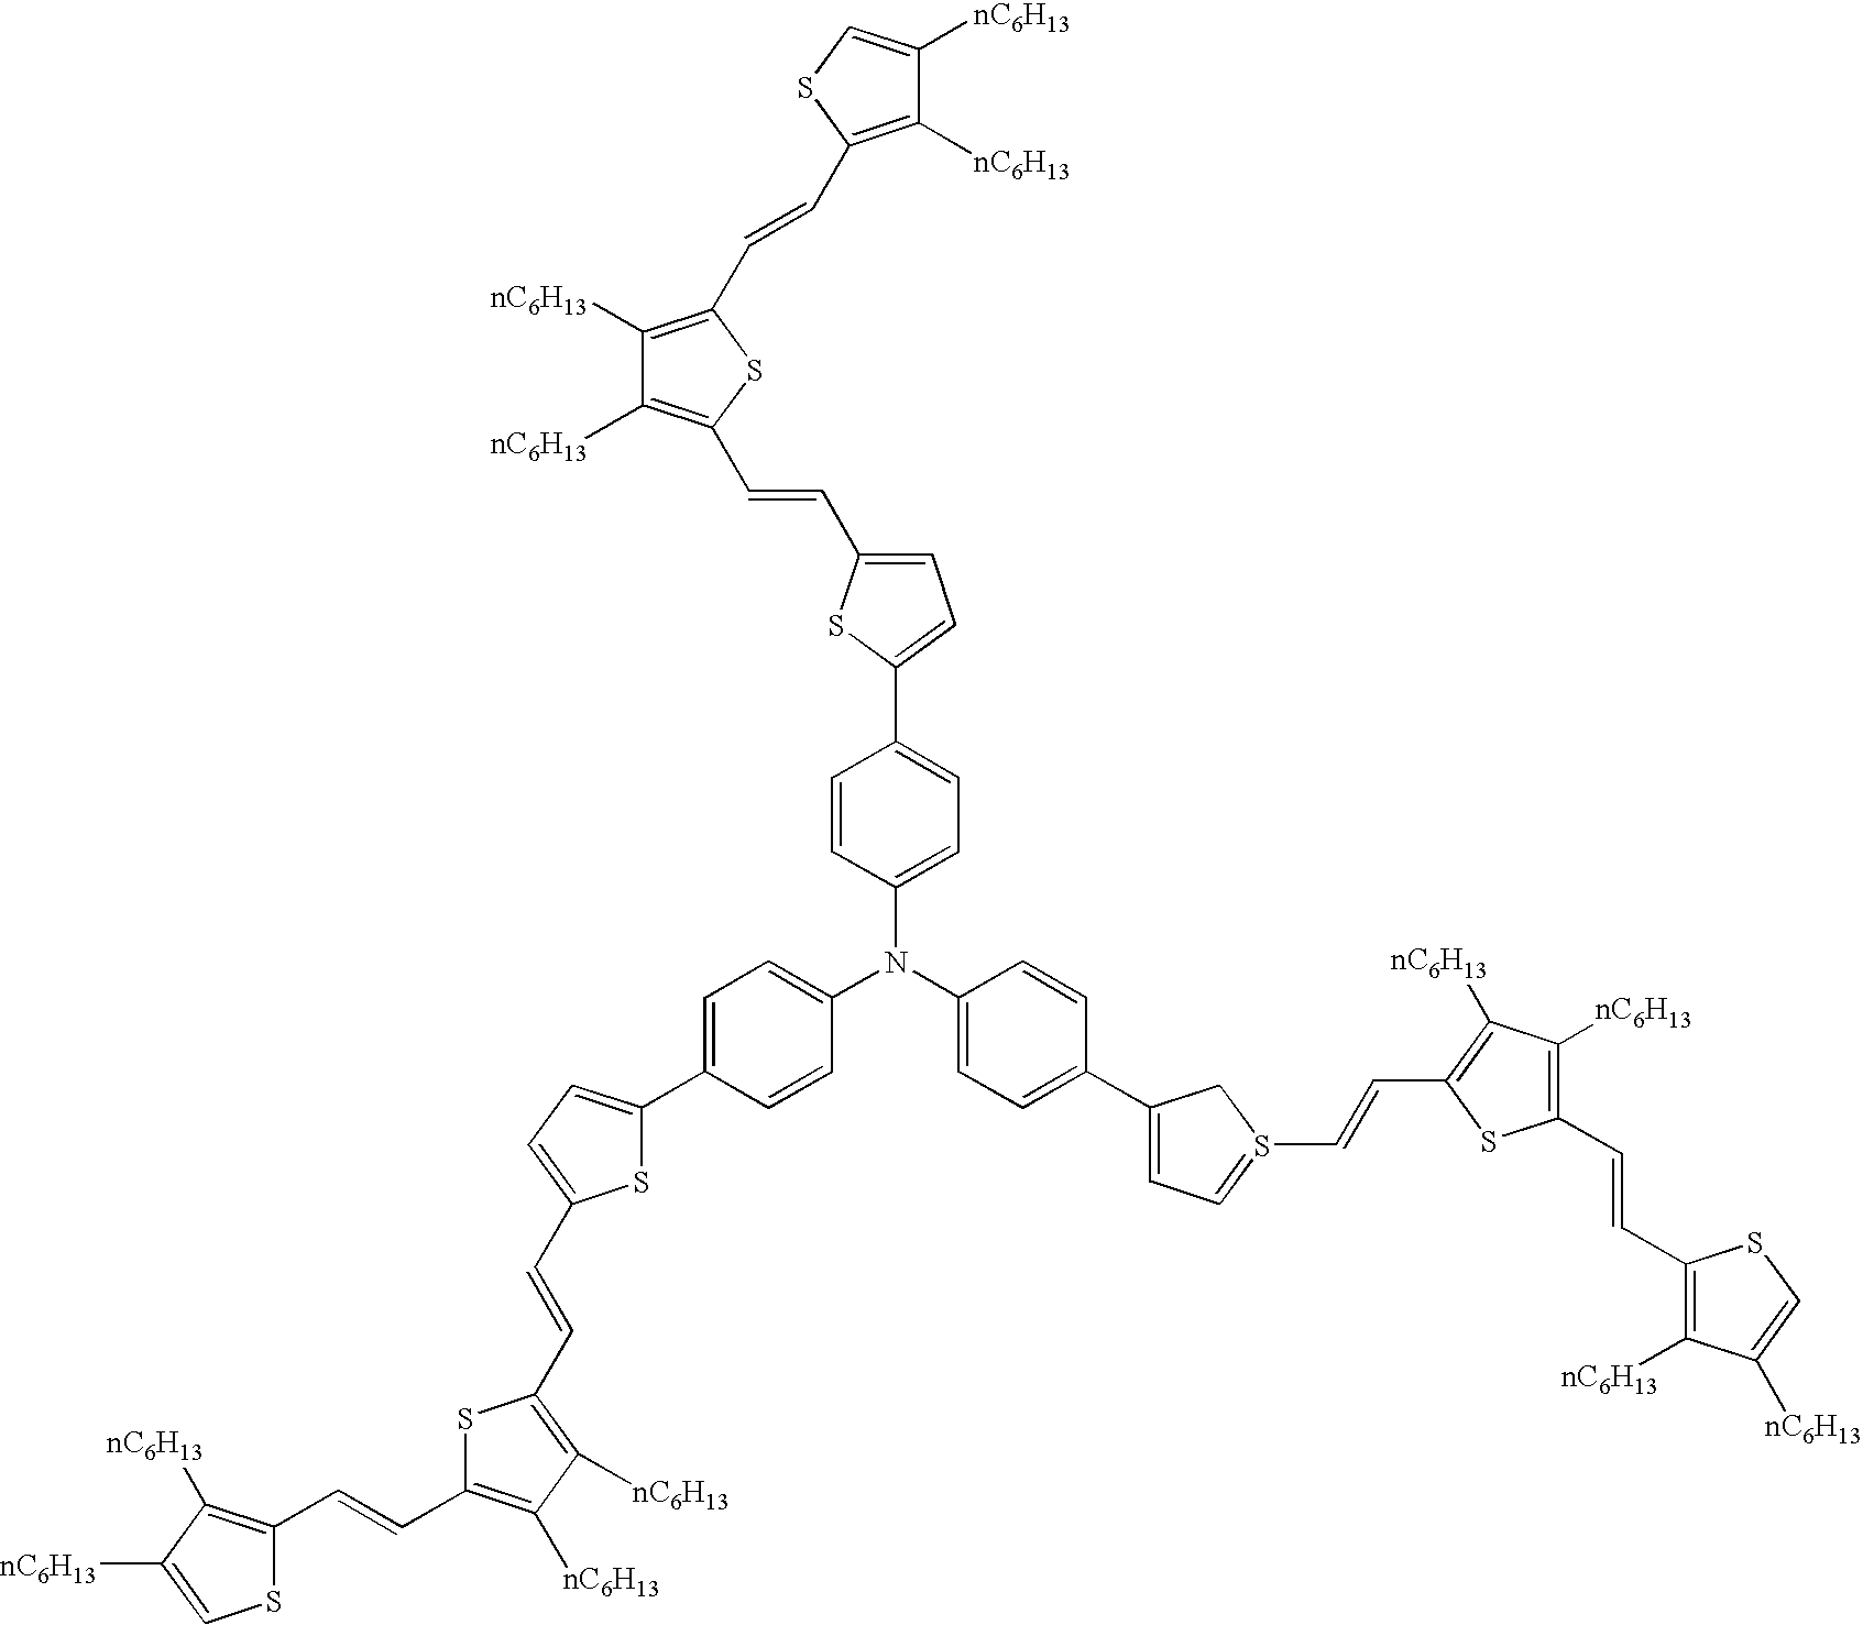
C1(N(C2=CC=C(C3=CC=S(C=CC4=C([nC6H13])C([nC6H13])=C(C=CC5=C([nC6H13])C([nC6H13])=CS5)S4)C3)C=C2)C2=CC=C(C3=CC=C(C=CC4=C([nC6H13])C([nC6H13])=C(C=CC5=C([nC6H13])C([nC6H13])=CS5)S4)S3)C=C2)=CC=C(C2=CC=C(C=CC3=C([nC6H13])C([nC6H13])=C(C=CC4=C([nC6H13])C([nC6H13])=CS4)S3)S2)C=C1
